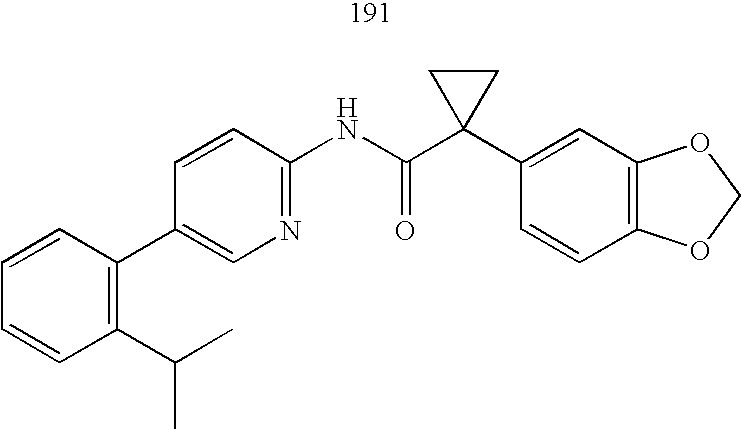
C1(C2=C(C(C)C)C=CC=C2)=CN=C(NC(C2(C3=CC4=C(C=C3)OCO4)CC2)=O)C=C1
